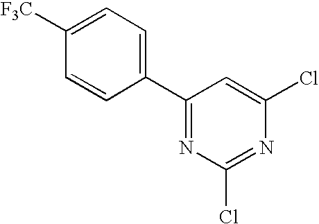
C1([F3C])=CC=C(C2=NC(Cl)=NC(Cl)=C2)C=C1
